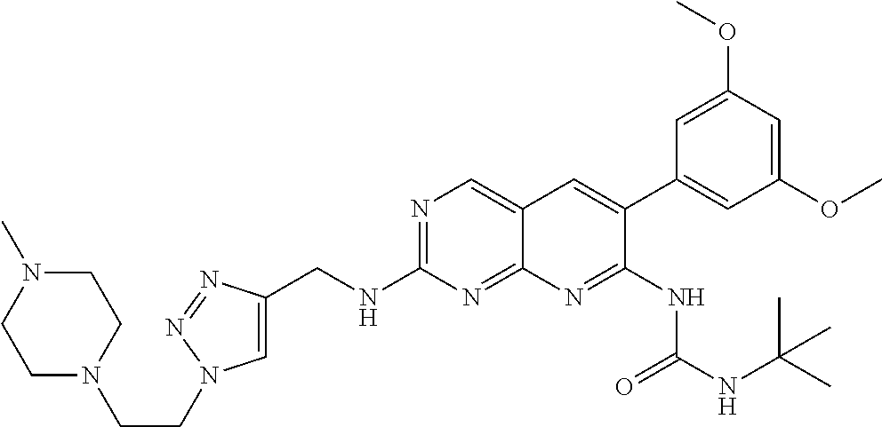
N1=C(NCC2=CN(CCN3CCN(C)CC3)N=N2)N=C2C(=C1)C=C(C1=CC(OC)=CC(OC)=C1)C(NC(NC(C)(C)C)=O)=N2
